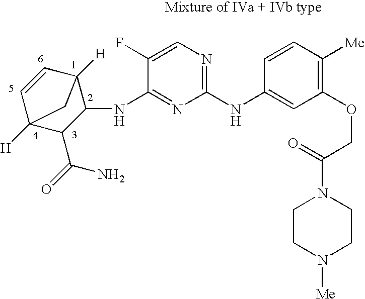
C1(NC2=CC(OCC(N3CCN([Me])CC3)=O)=C([Me])C=C2)=NC=C(F)C(NC2C3([H])C=CC([H])(C2C(=O)N)C3)=N1
